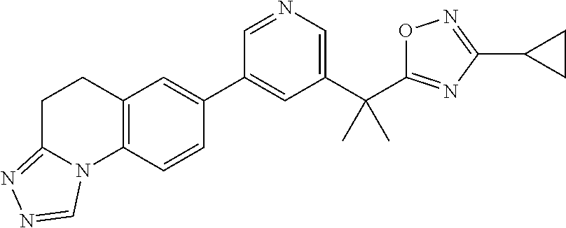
C12=C(C=CC(C3=CC(C(C)(C)C4=NC(C5CC5)=NO4)=CN=C3)=C1)N1C(=NN=C1)CC2
